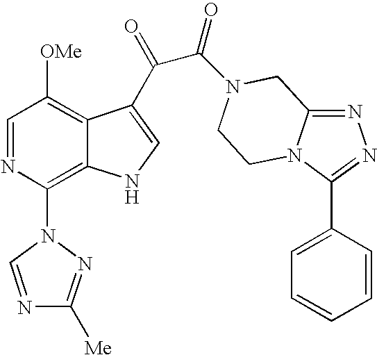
C1=NC(N2N=C([Me])N=C2)=C2C(=C1[OMe])C(C(=O)C(=O)N1CC3=NN=C(C4=CC=CC=C4)N3CC1)=CN2
